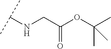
C(C(OC(C)(C)C)=O)NC(C)C
